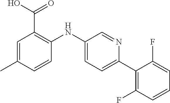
C1=C(C)C=CC(NC2=CC=C(C3=C(F)C=CC=C3F)N=C2)=C1C(O)=O
